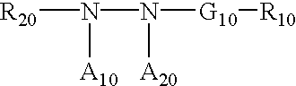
[R20]N(N([G10][R10])[A20])[A10]
